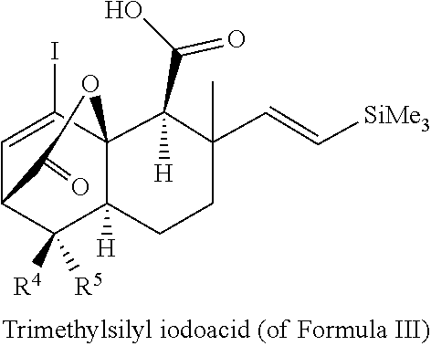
C1=C(I)C23C([H])(C([R4])([R5])C1C(=O)O2)CCC(C=C[SiMe3])(C)C3(C(=O)O)[H]
